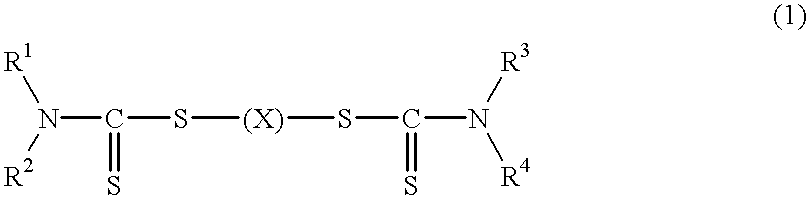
N(C(S[(X)]SC(N([R4])[R3])=S)=S)([R2])[R1]
